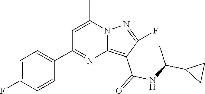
C12=C(C(=O)NC(C3CC3)C)C(F)=NN1C(C)=CC(C1=CC=C(F)C=C1)=N2
